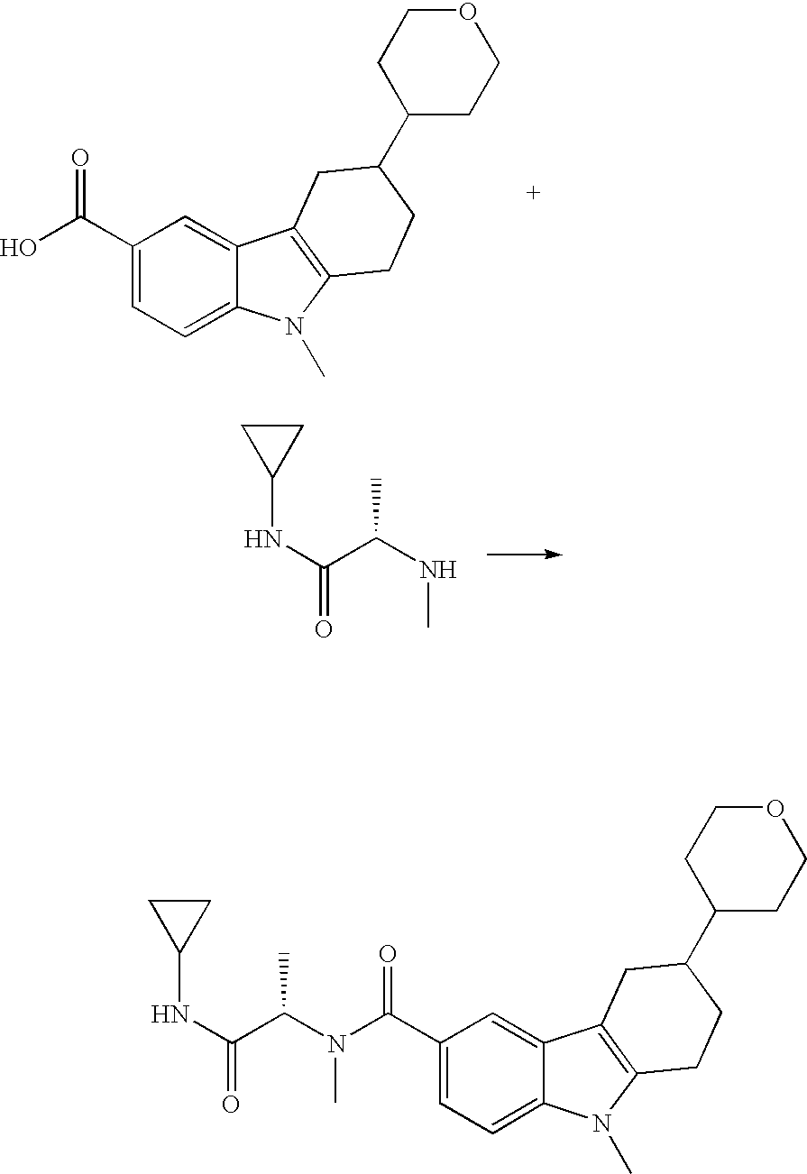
C1(C(O)=O)=CC=C2C(=C1)C1=C(N2C)CCC(C2CCOCC2)C1.N(C(C(NC)C)=O)C1CC1.C1(C(N(C(C(NC2CC2)=O)C)C)=O)=CC=C2C(=C1)C1=C(N2C)CCC(C2CCOCC2)C1
